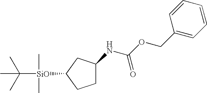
C1C(NC(OCC2=CC=CC=C2)=O)CC([SiO](C)(C)C(C)(C)C)C1
